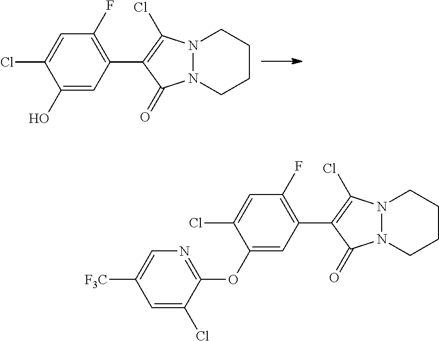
C1(O)=CC(C2=C(Cl)N3N(C2=O)CCCC3)=C(F)C=C1Cl.C1(OC2=NC=C([F3C])C=C2Cl)=CC(C2=C(Cl)N3N(C2=O)CCCC3)=C(F)C=C1Cl
